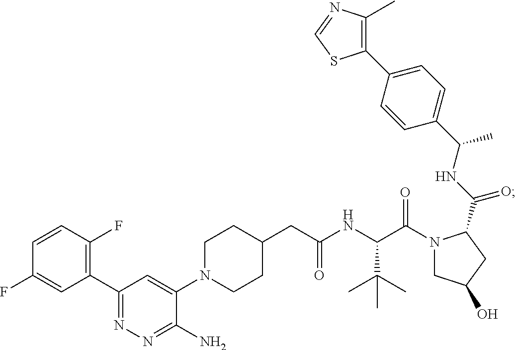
C1(C2=C(F)C=CC(F)=C2)=NN=C(N)C(N2CCC(CC(NC(C(N3CC(O)CC3C(NC(C3=CC=C(C4=C(C)N=CS4)C=C3)C)=O)=O)C(C)(C)C)=O)CC2)=C1
